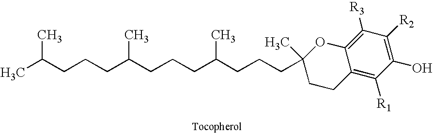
CC(CCCC(CCCC(CCCC1(C)CCC2=C([R1])C(O)=C([R2])C([R3])=C2O1)C)C)C
